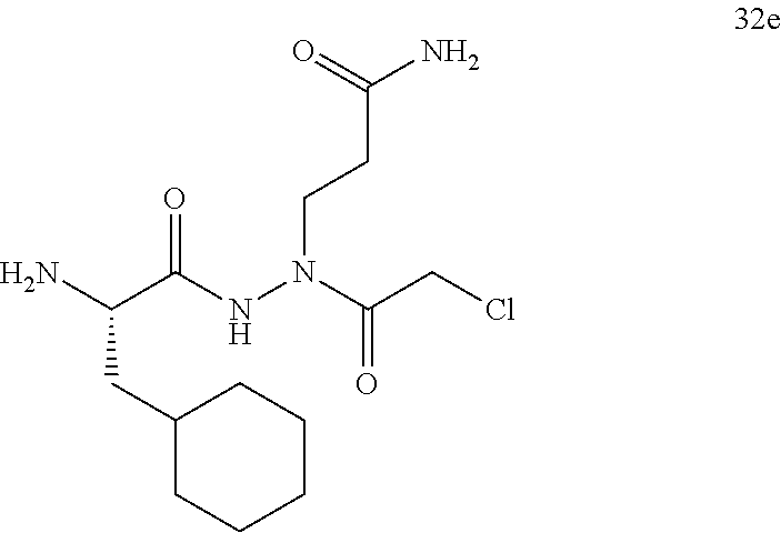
C(C(NN(CCC(N)=O)C(CCl)=O)=O)(N)CC1CCCCC1
